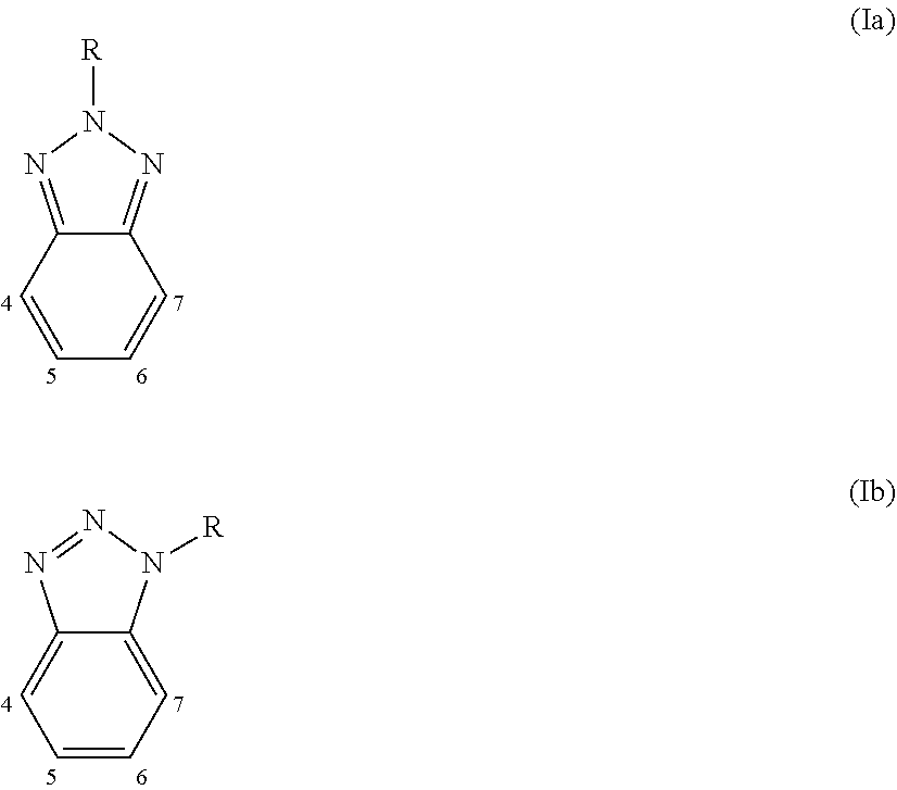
C1=CC2=NN([R])N=C2C=C1.C1=CC=C2C(=C1)N=NN2[R]
